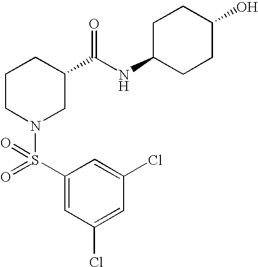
C1(Cl)=CC(S(=O)(N2CC(C(NC3CCC(O)CC3)=O)CCC2)=O)=CC(Cl)=C1
